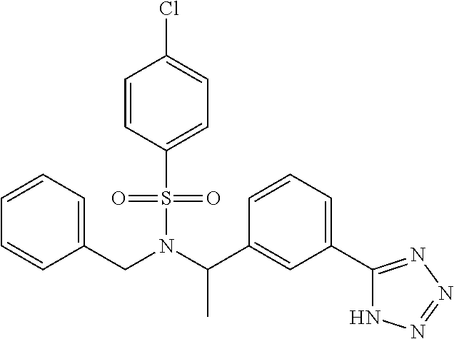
C(N(C(C1=CC(C2=NN=NN2)=CC=C1)C)S(=O)(=O)C1=CC=C(Cl)C=C1)C1=CC=CC=C1
